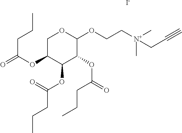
C1C(OC(=O)CCC)C(OC(CCC)=O)C(OC(=O)CCC)C(OCC[N+](C)(CC#C)C)O1.[I-]
